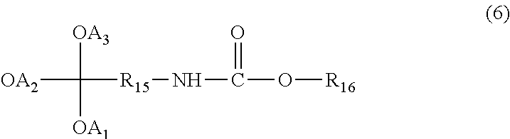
[OA2]C([R15]NC(O[R16])=O)([OA3])[OA1]
